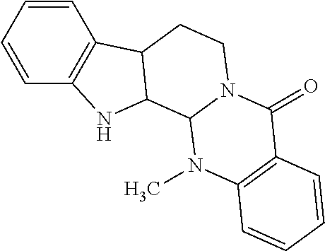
C1=CC=CC2=C1NC1C2CCN2C1N(C)C1=C(C2=O)C=CC=C1
